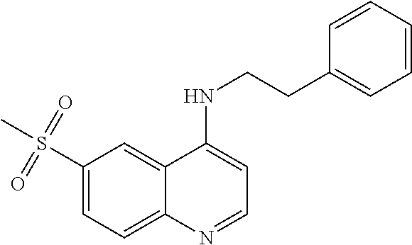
C1(S(C)(=O)=O)=CC=C2C(=C1)C(NCCC1=CC=CC=C1)=CC=N2
